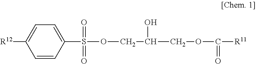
C1=C([R12])C=CC(S(=O)(=O)OCC(O)COC(=O)[R11])=C1
